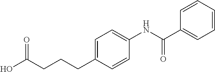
C1=CC=CC(C(NC2=CC=C(CCCC(O)=O)C=C2)=O)=C1
